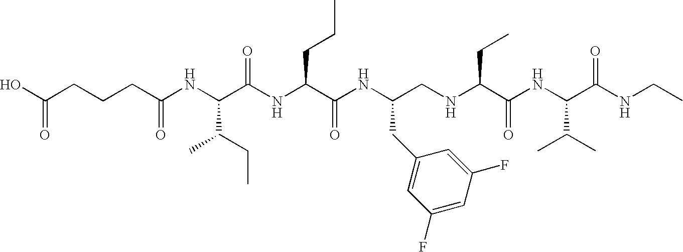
OC(CCCC(NC(C(NC(C(NC(CNC(C(NC(C(NCC)=O)C(C)C)=O)CC)CC1=CC(F)=CC(F)=C1)=O)CCC)=O)C(C)CC)=O)=O
